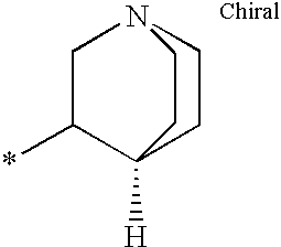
C1C(*)C2([H])CCN1CC2
